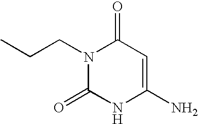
N1(CCC)C(=O)NC(N)=CC1=O
